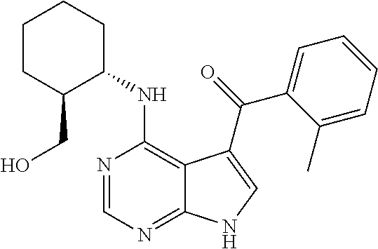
C1CC(CO)C(NC2=C3C(=NC=N2)NC=C3C(=O)C2=CC=CC=C2C)CC1
